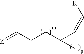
C(CCC1C(=C[R])C1)=[Z]
